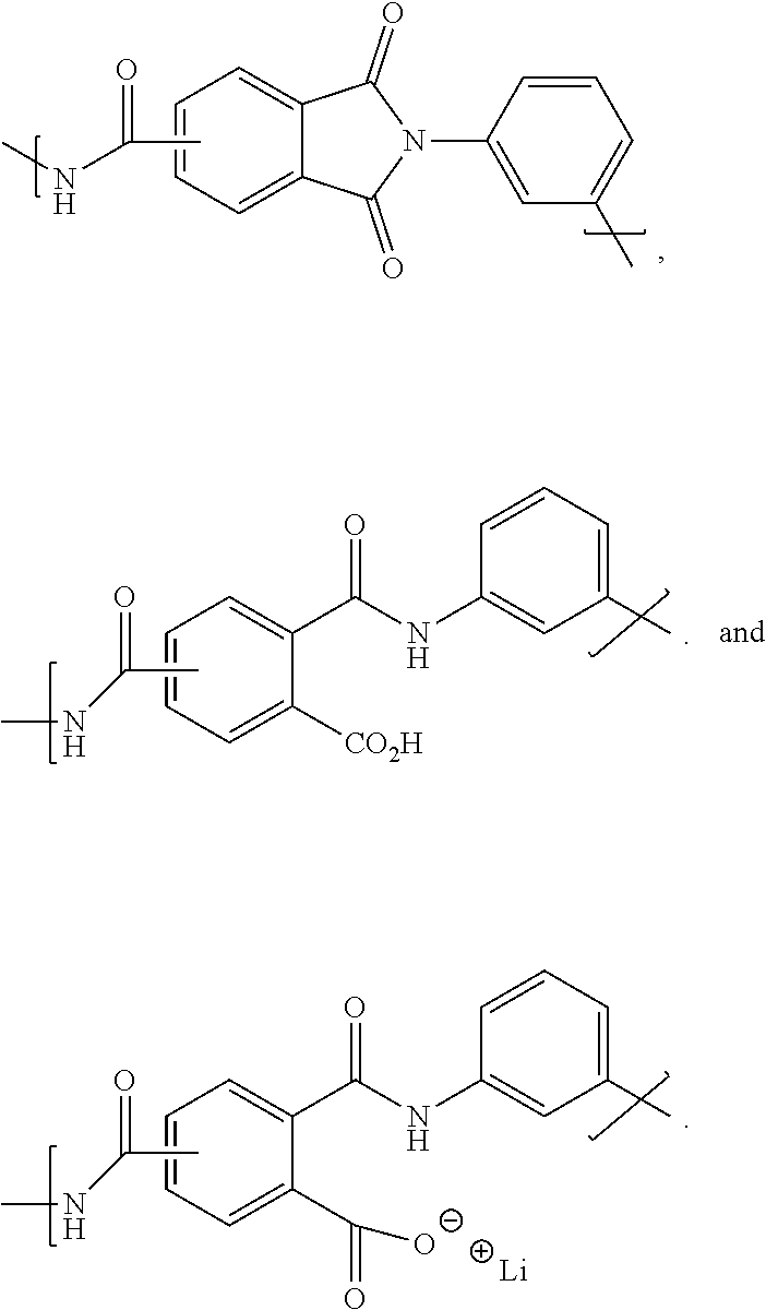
CC(=O)NC.C1=CC=C2C(=C1)C(=O)N(C1=CC(C)=CC=C1)C2=O.CNC(C)=O.C1=CC=C([CO2H])C(C(NC2=CC(C)=CC=C2)=O)=C1.CNC(C)=O.C1=CC=C(C(=O)[O-])C(C(NC2=CC(C)=CC=C2)=O)=C1.[Li]
